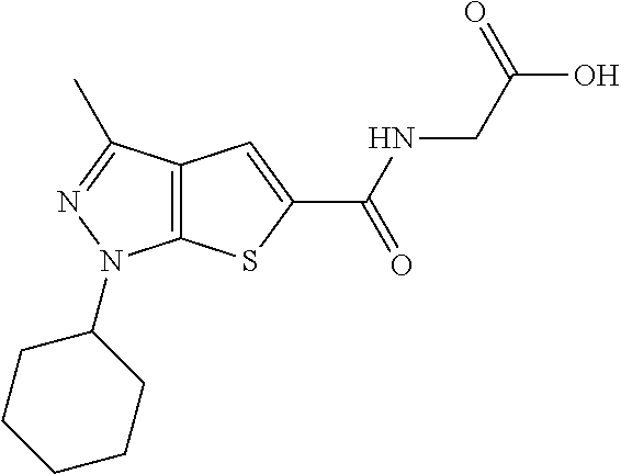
C(NC(=O)C1=CC2=C(S1)N(C1CCCCC1)N=C2C)C(O)=O
